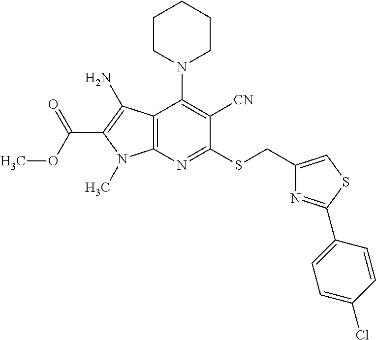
C12=C(N=C(SCC3=CSC(C4=CC=C(Cl)C=C4)=N3)C([CN])=C1N1CCCCC1)N(C)C(C(OC)=O)=C2N
